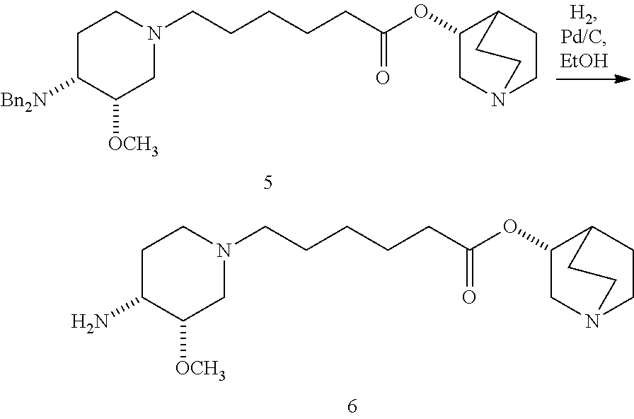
C1C([Bn2N])C([OCH3])CN(CCCCCC(OC2CN3CCC2CC3)=O)C1.C1C(N)C([OCH3])CN(CCCCCC(OC2CN3CCC2CC3)=O)C1
